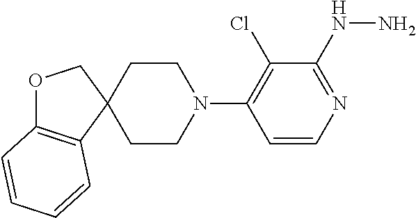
C12(CCN(C3=C(Cl)C(NN)=NC=C3)CC1)COC1=C2C=CC=C1
